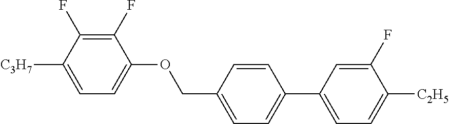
C1(F)=C(F)C([C3H7])=CC=C1OCC1=CC=C(C2=CC=C([C2H5])C(F)=C2)C=C1
